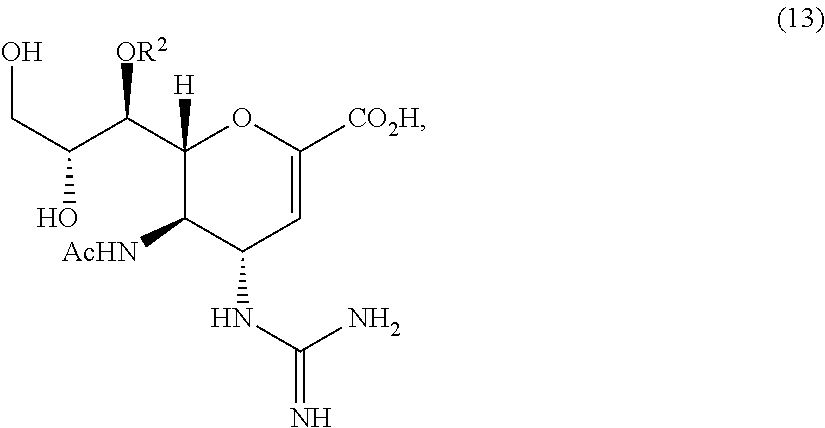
C(O)(C(C1([H])C([AcHN])C(NC(N)=N)C=C([CO2H])O1)[OR2])CO
